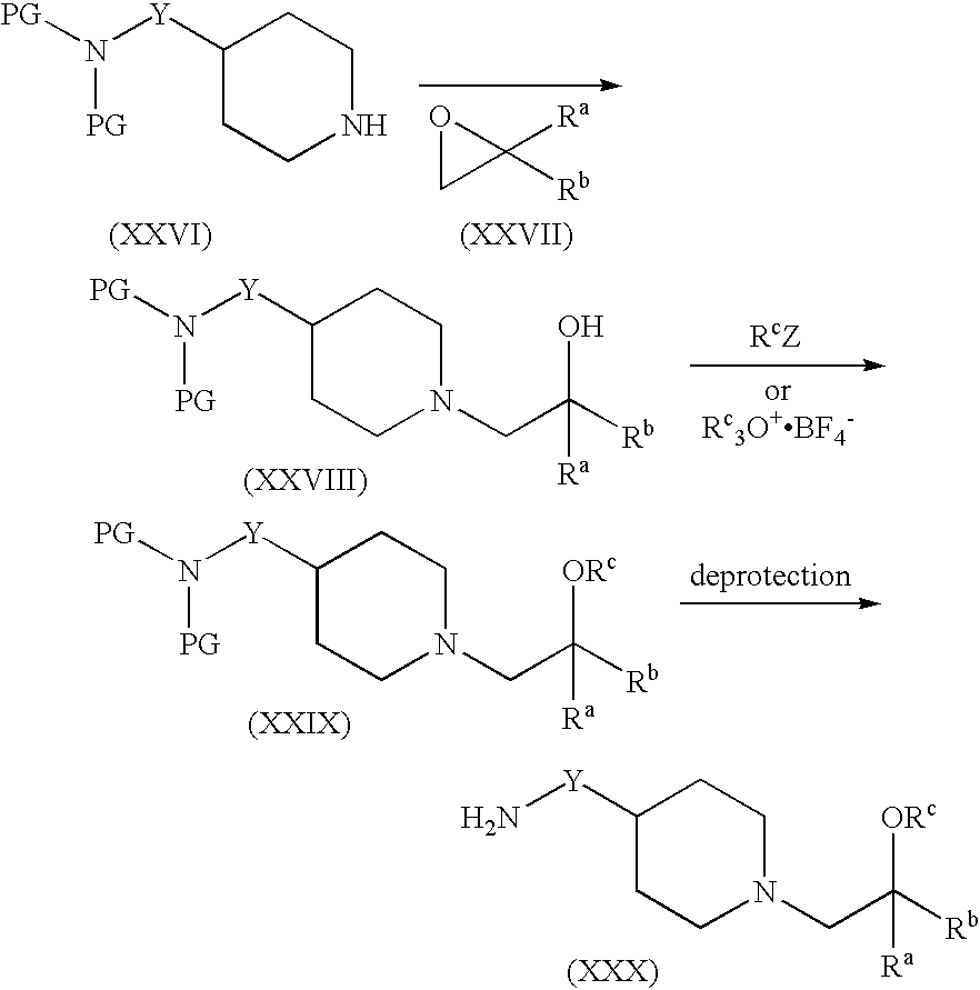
C1([Y]N)CCN(CC([Rb])([ORc])[Ra])CC1.C1([Y]N([PG])[PG])CCNCC1.O1CC1([Ra])[Rb].C1([Y]N([PG])[PG])CCN(CC([Rb])(O)[Ra])CC1.C1([Y]N([PG])[PG])CCN(CC([Rb])([ORc])[Ra])CC1
